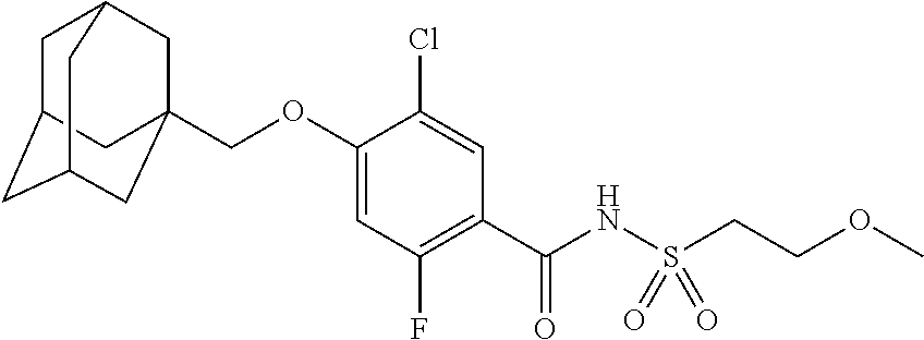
C1C2CC3CC(COC4=CC(F)=C(C(NS(CCOC)(=O)=O)=O)C=C4Cl)(CC1C3)C2
